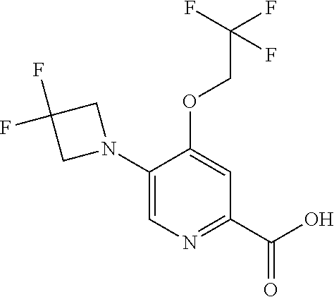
C1(N2CC(F)(F)C2)=CN=C(C(O)=O)C=C1OCC(F)(F)F
